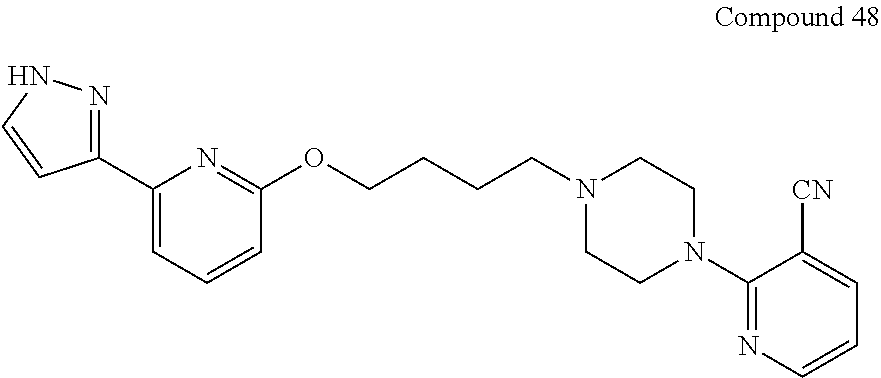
C1(C2=CC=CC(OCCCCN3CCN(C4=NC=CC=C4[CN])CC3)=N2)=NNC=C1
